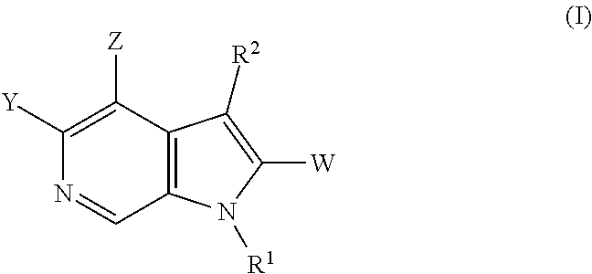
C12=C(N([R1])C([W])=C1[R2])C=NC([Y])=C2[Z]
